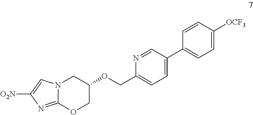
C12=NC([O2N])=CN1CC(OCC1=CC=C(C3=CC=C([OCF3])C=C3)C=N1)CO2
